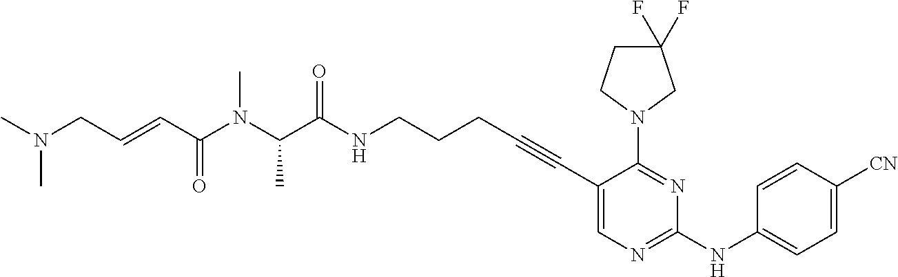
C1(C#CCCCNC(C(N(C(C=CCN(C)C)=O)C)C)=O)=CN=C(NC2=CC=C([CN])C=C2)N=C1N1CCC(F)(F)C1
